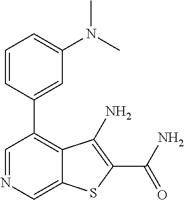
C1=NC=C2C(=C1C1=CC(N(C)C)=CC=C1)C(N)=C(C(N)=O)S2
